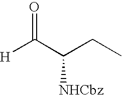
[H]C(C(CC)[NHCbz])=O
